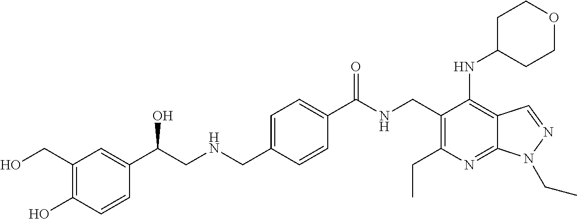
C1(CO)=C(O)C=CC(C(CNCC2=CC=C(C(NCC3=C(CC)N=C4C(=C3NC3CCOCC3)C=NN4CC)=O)C=C2)O)=C1
